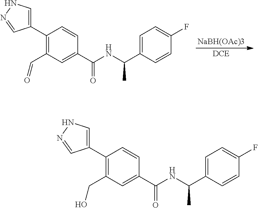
C1(C2=CNN=C2)=C(C=O)C=C(C(NC(C)C2=CC=C(F)C=C2)=O)C=C1.[DCE].[NaBH(OAc)3].C1(C2=CNN=C2)=C(CO)C=C(C(NC(C)C2=CC=C(F)C=C2)=O)C=C1
